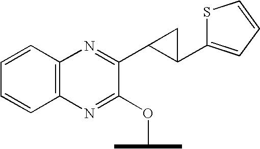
C12=C(N=C(C3C(C4=CC=CS4)C3)C(OC(C)C)=N1)C=CC=C2
